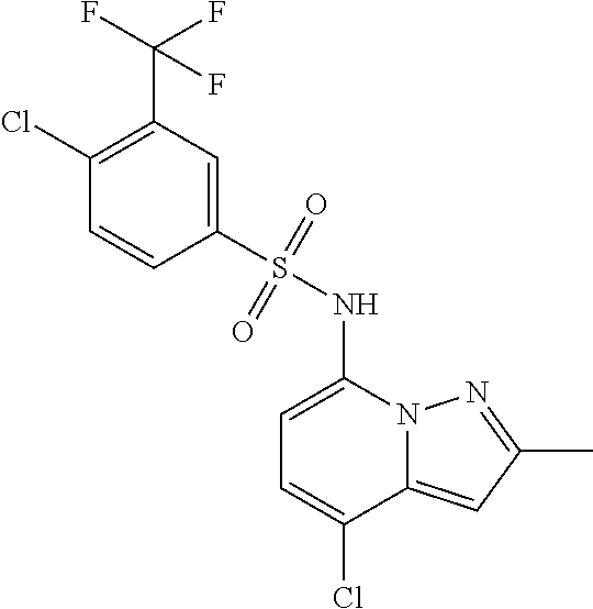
C1(C)=NN2C(=C1)C(Cl)=CC=C2NS(C1=CC(C(F)(F)F)=C(Cl)C=C1)(=O)=O
